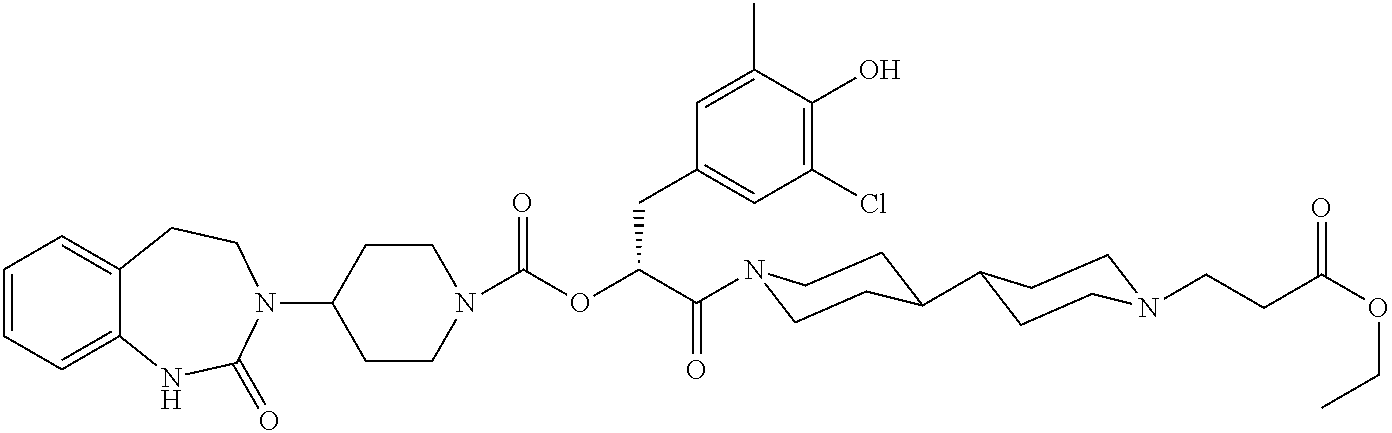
C1=CC=C2C(=C1)CCN(C1CCN(C(=O)OC(C(=O)N3CCC(C4CCN(CCC(OCC)=O)CC4)CC3)CC3=CC(Cl)=C(O)C(C)=C3)CC1)C(=O)N2
